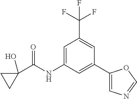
C1=C(NC(C2(O)CC2)=O)C=C(C2=CN=CO2)C=C1C(F)(F)F
